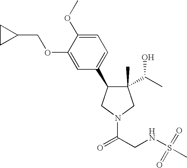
C1(C)(C(C)O)C(C2=CC=C(OC)C(OCC3CC3)=C2)CN(C(CNS(C)(=O)=O)=O)C1
